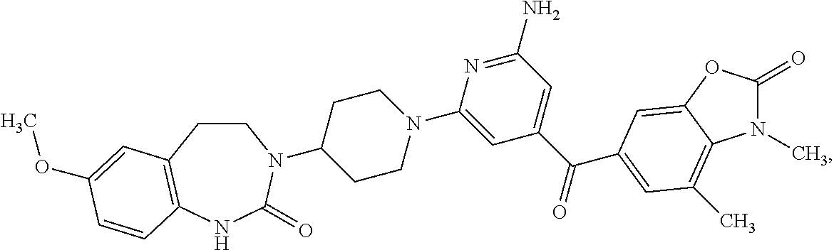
N1(C)C(=O)OC2=CC(C(C3=CC(N)=NC(N4CCC(N5CCC6=C(NC5=O)C=CC(OC)=C6)CC4)=C3)=O)=CC(C)=C12
